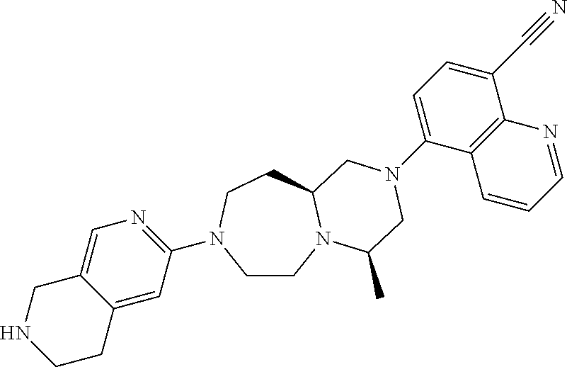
C1CN2C(CCN1C1=NC=C3C(=C1)CCNC3)CN(C1=CC=C(C#N)C3=C1C=CC=N3)CC2C
